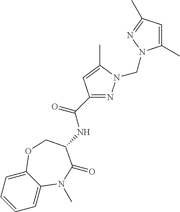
C1=C2C(=CC=C1)OCC(NC(C1=NN(CN3C(C)=CC(C)=N3)C(C)=C1)=O)C(=O)N2C
